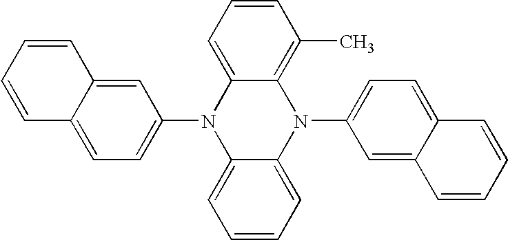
C1(N2C3=CC=CC=C3N(C3=CC=C4C(=C3)C=CC=C4)C3=C(C)C=CC=C23)=CC=C2C(=C1)C=CC=C2
